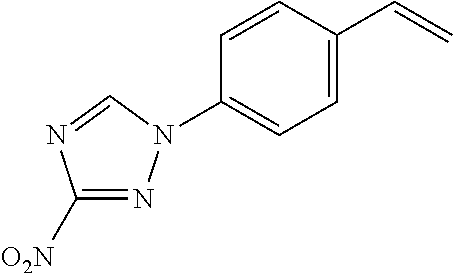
C1=C(C=C)C=CC(N2N=C([O2N])N=C2)=C1
